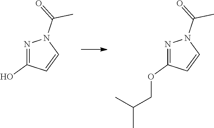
N1=C(O)C=CN1C(=O)C.N1=C(OCC(C)C)C=CN1C(=O)C
